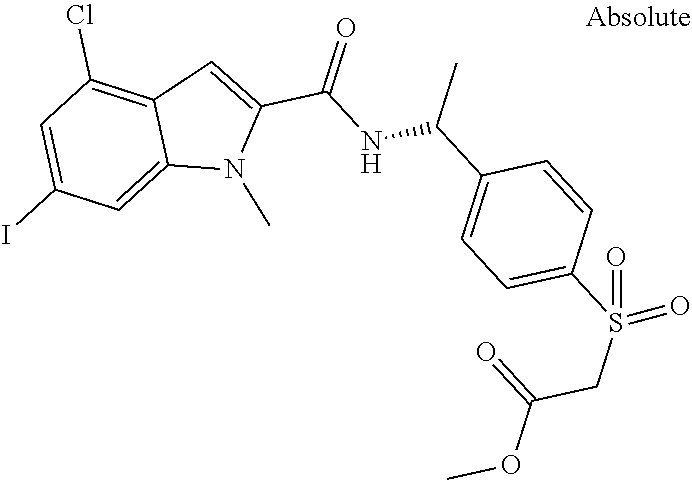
C12=CC(I)=CC(Cl)=C1C=C(C(NC(C1=CC=C(S(CC(OC)=O)(=O)=O)C=C1)C)=O)N2C
